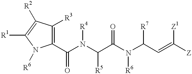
C1(C(N(C(C(N(C(C=C([Z])[Z1])[R7])[R6])=O)[R5])[R4])=O)=C([R3])C([R2])=C([R1])N1[R6]
